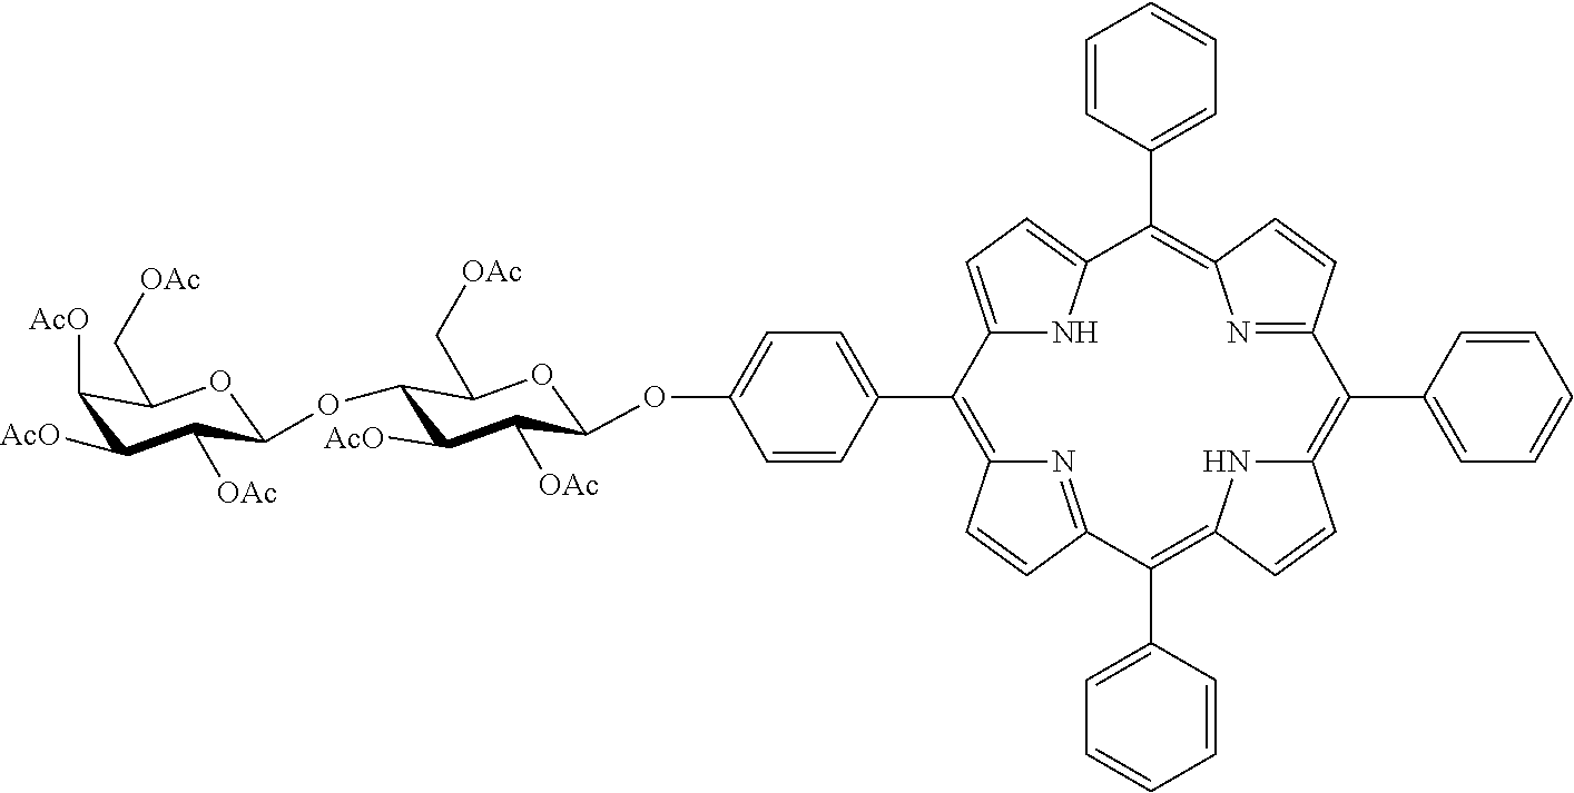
C12=CC=C(N1)C(C1=CC=CC=C1)=C1N=C(C=C1)C(C1=CC=CC=C1)=C1NC(=C(C3=CC=CC=C3)C3=NC(=C2C2=CC=C(OC4C([OAc])C([AcO])C(OC5C([OAc])C([AcO])C([AcO])C(C[OAc])O5)C(C[OAc])O4)C=C2)C=C3)C=C1
